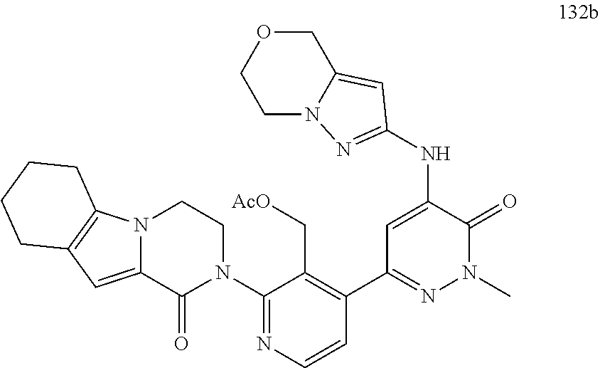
C1(N2CCN3C(=CC4=C3CCCC4)C2=O)=NC=CC(C2=NN(C)C(=O)C(NC3=NN4C(=C3)COCC4)=C2)=C1C[AcO]
